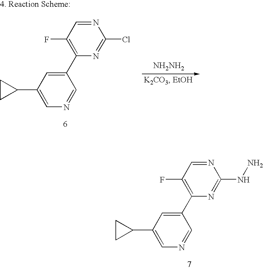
C1(C2CC2)=CN=CC(C2=C(F)C=NC(NN)=N2)=C1.C1(F)=C(C2=CC(C3CC3)=CN=C2)N=C(Cl)N=C1.[NH2NH2]
